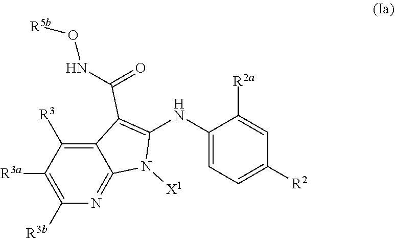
C1([R3])=C2C(C(NO[R5b])=O)=C(NC3=CC=C([R2])C=C3[R2a])N([X1])C2=NC([R3b])=C1[R3a]
